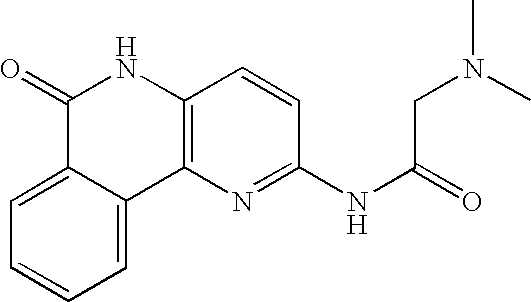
C1=C2C(=CC=C1)C(=O)NC1=C2N=C(NC(=O)CN(C)C)C=C1
